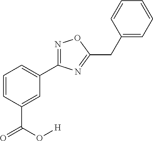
C1=CC(C(O[H])=O)=CC(C2=NOC(CC3=CC=CC=C3)=N2)=C1
